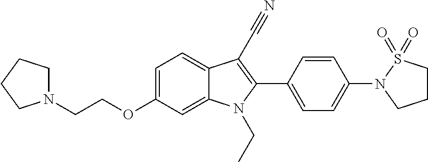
C1=C(OCCN2CCCC2)C=C2C(=C1)C(C#N)=C(C1=CC=C(N3CCCS3(=O)=O)C=C1)N2CC
